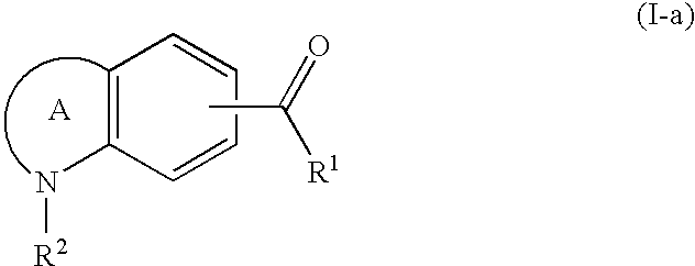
C1=C(N[R2])C=CC=C1.CC(=O)[R1]
